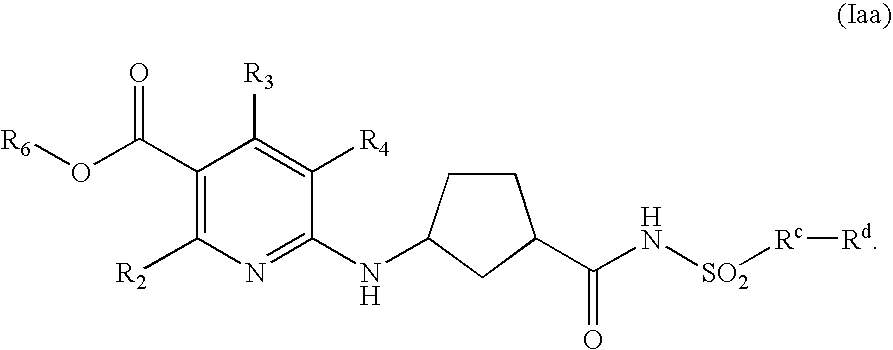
C1(C(O[R6])=O)=C([R2])N=C(NC2CCC(C(N[SO2][Rc][Rd])=O)C2)C([R4])=C1[R3]
